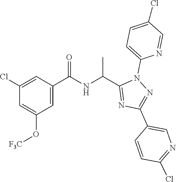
N(C(C1=NC(C2=CN=C(Cl)C=C2)=NN1C1=CC=C(Cl)C=N1)C)C(C1=CC(O[F3C])=CC(Cl)=C1)=O
